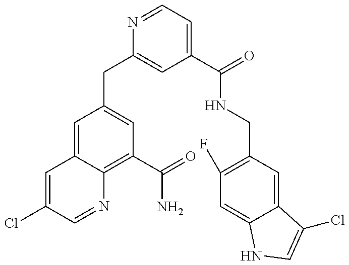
C1(CC2=CC(C(=O)NCC3=C(F)C=C4C(=C3)C(Cl)=CN4)=CC=N2)=CC(C(N)=O)=C2C(=C1)C=C(Cl)C=N2
